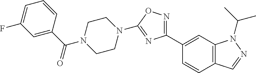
C1=C(C(=O)N2CCN(C3=NC(C4=CC5=C(C=C4)C=NN5C(C)C)=NO3)CC2)C=CC=C1F
